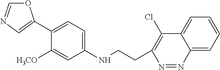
O1C=NC=C1C1=CC=C(NCCC2=C(Cl)C3=CC=CC=C3N=N2)C=C1[H3CO]
